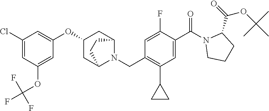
C1(CN2C3CC(OC4=CC(Cl)=CC(OC(F)(F)F)=C4)CC2CC3)=C(C2CC2)C=C(C(N2CCCC2C(=O)OC(C)(C)C)=O)C(F)=C1
